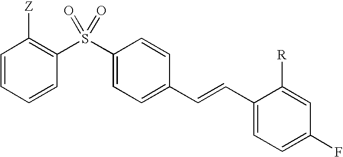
C1=CC=CC(S(C2=CC=C(C=CC3=CC=C(F)C=C3[R])C=C2)(=O)=O)=C1[Z]
